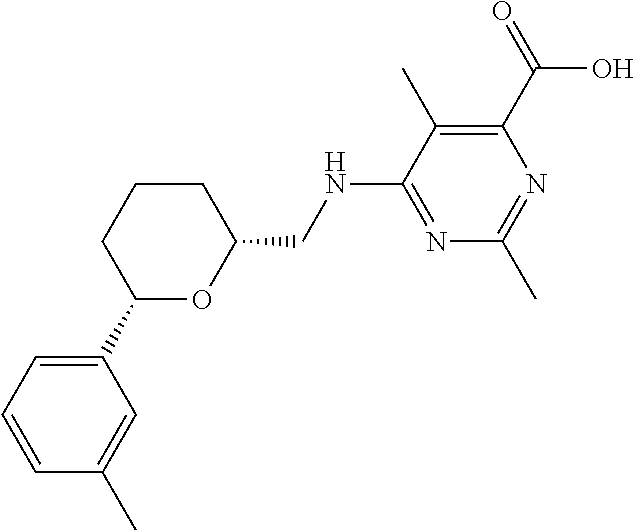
C1=CC(C)=CC(C2CCCC(CNC3=NC(C)=NC(C(=O)O)=C3C)O2)=C1
